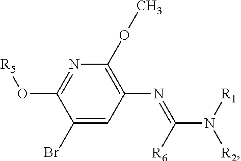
C1=C(Br)C(O[R5])=NC(OC)=C1N=C(N([R2])[R1])[R6]
